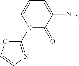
C1(N2C(=O)C(N)=CC=C2)=NC=CO1
